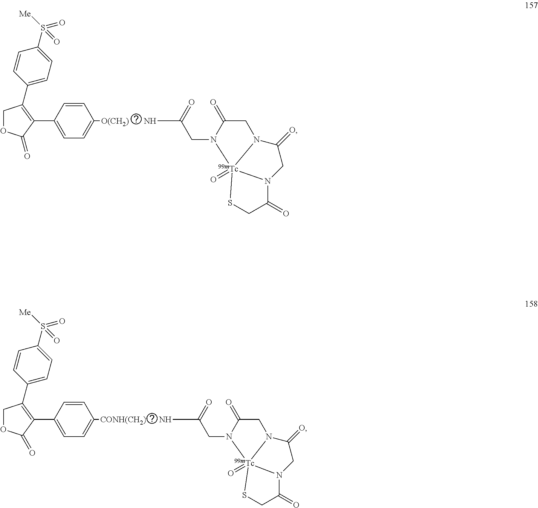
C1(=O)CN2C(=O)CN3C(=O)CS[Tc]23(=O)N1CC(=O)[O(CH2)       NH]C1=CC=C(C2=C(C3=CC=C(S([Me])(=O)=O)C=C3)COC2=O)C=C1.C1=CC(C2=C(C3=CC=C([CONH(CH2)      NH]C(CN4C(=O)CN5C(=O)CN6C(=O)CS[Tc]456=O)=O)C=C3)C(=O)OC2)=CC=C1S(=O)([Me])=O
